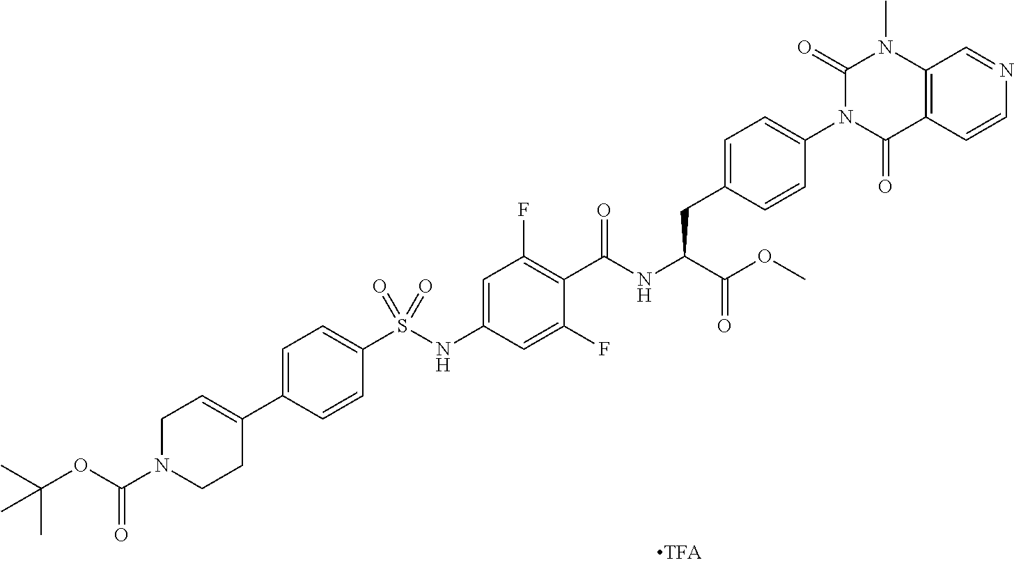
C12=C(C(=O)N(C3=CC=C(CC(C(=O)OC)NC(=O)C4=C(F)C=C(NS(C5=CC=C(C6=CCN(C(OC(C)(C)C)=O)CC6)C=C5)(=O)=O)C=C4F)C=C3)C(=O)N1C)C=CN=C2
